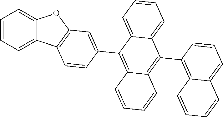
C12=CC=CC=C1C1=C(O2)C=C(C2=C3C(=C(C4=C5C(=CC=C4)C=CC=C5)C4=CC=CC=C24)C=CC=C3)C=C1
